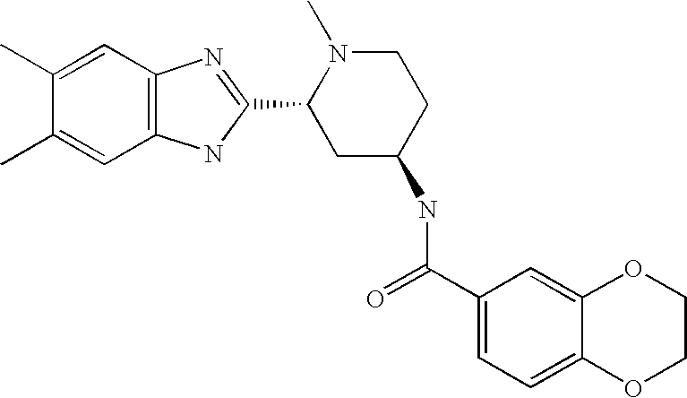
C1(C)=CC2=C(C=C1C)NC(C1CC(NC(C3=CC=C4C(=C3)OCCO4)=O)CCN1C)=N2
